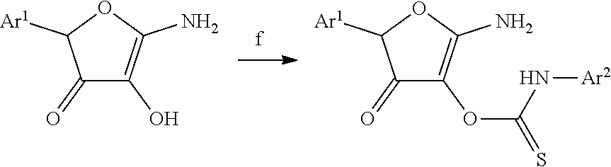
C1(=O)C(O)=C(N)OC1[Ar1].C1(=O)C(OC(=S)N[Ar2])=C(N)OC1[Ar1]
